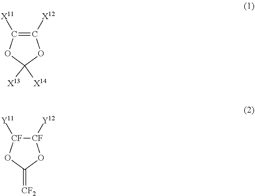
C1([X12])=C([X11])OC([X13])([X14])O1.[CF]1([Y12])[CF]([Y11])OC(=[CF2])O1
